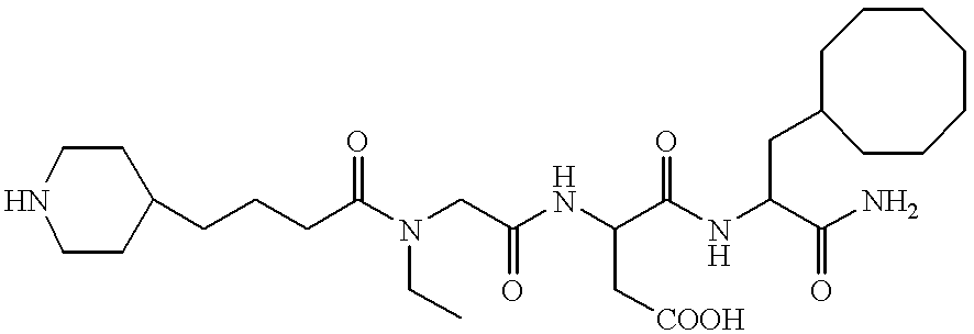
C1(CCCC(N(CC(NC(C(NC(CC2CCCCCCC2)C(N)=O)=O)C[COOH])=O)CC)=O)CCNCC1
